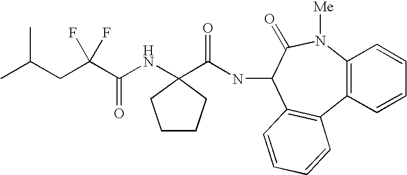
CC(CC(C(NC1(C(NC2C3=C(C4=C(N([Me])C2=O)C=CC=C4)C=CC=C3)=O)CCCC1)=O)(F)F)C
